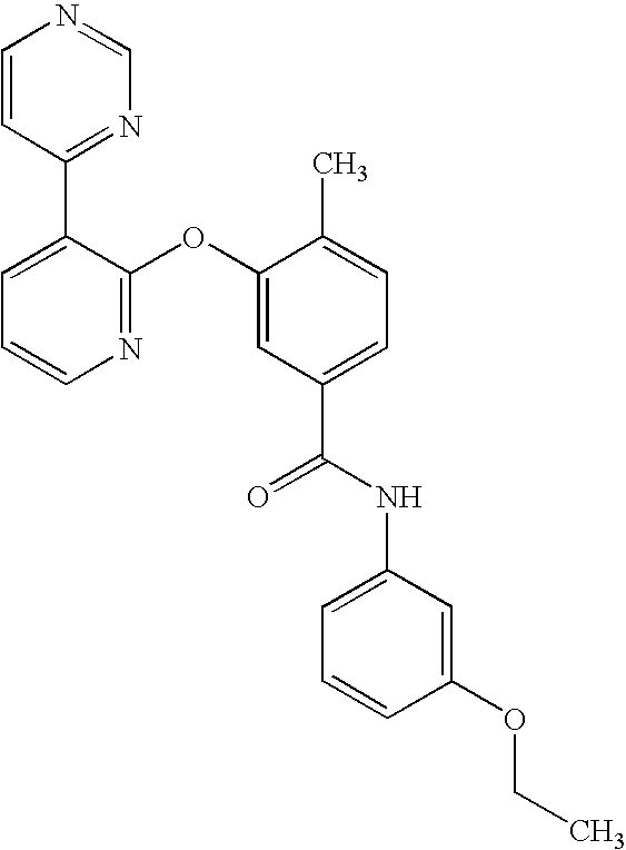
N1=C(OC2=CC(C(NC3=CC=CC(OCC)=C3)=O)=CC=C2C)C(C2=NC=NC=C2)=CC=C1
